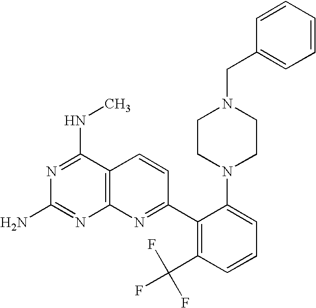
C12=C(C(NC)=NC(N)=N1)C=CC(C1=C(C(F)(F)F)C=CC=C1N1CCN(CC3=CC=CC=C3)CC1)=N2
